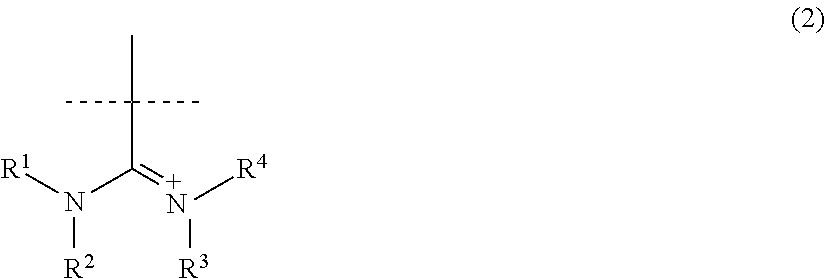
[R1]N(C(=[+N]([R4])[R3])C(C)(C)C)[R2]
